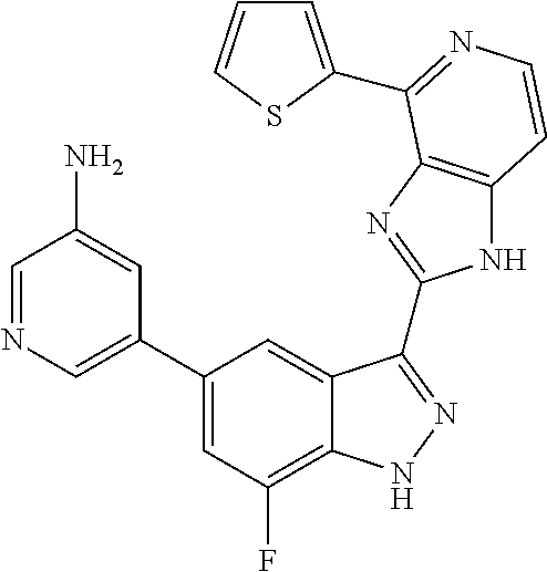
C1=C(C2=CC(F)=C3C(=C2)C(C2=NC4=C(N2)C=CN=C4C2=CC=CS2)=NN3)C=C(N)C=N1
